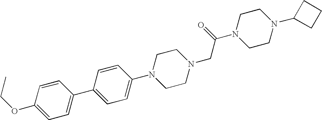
C1(OCC)=CC=C(C2=CC=C(N3CCN(CC(N4CCN(C5CCC5)CC4)=O)CC3)C=C2)C=C1
